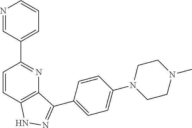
N1=CC(C2=NC3=C(C=C2)NN=C3C2=CC=C(N3CCN(C)CC3)C=C2)=CC=C1
